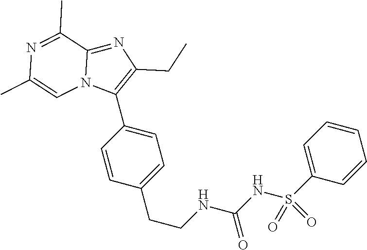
C1=C(S(NC(NCCC2=CC=C(C3=C(CC)N=C4N3C=C(C)N=C4C)C=C2)=O)(=O)=O)C=CC=C1
